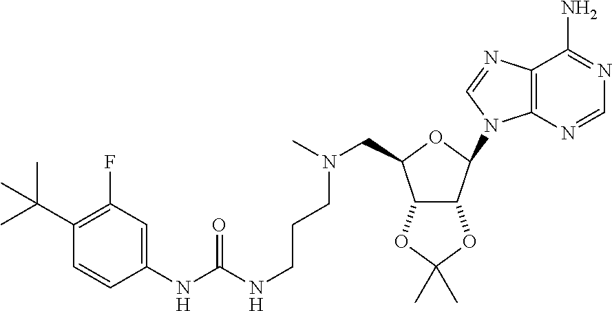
C12=C(N=CN=C1N)N(C1C3C(C(CN(C)CCCNC(NC4=CC(F)=C(C(C)(C)C)C=C4)=O)O1)OC(C)(C)O3)C=N2
